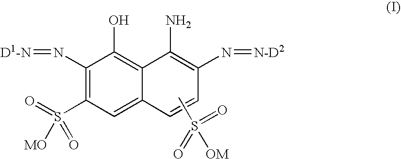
C1(N=[D1-N])=C(S(=O)(=O)[MO])C=C2C(=C1O)C(N)=C(N=[N-D2])C=C2.CS(=O)(=O)[OM]
